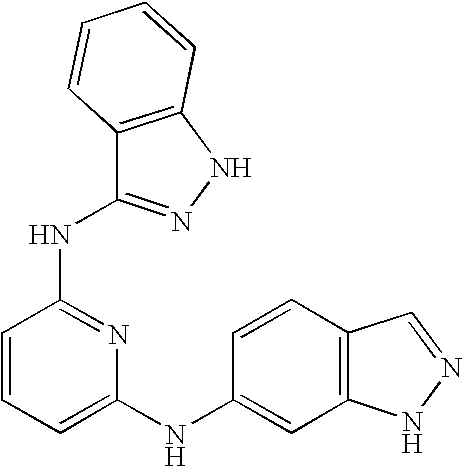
N(C1=NC(NC2=CC3=C(C=C2)C=NN3)=CC=C1)C1=NNC2=C1C=CC=C2
